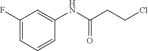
C1(F)=CC=CC(NC(CCCl)=O)=C1
